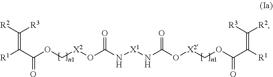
C([R3])(=C([R1])C(OC[X2]OC(N[X1]NC(O[X2]COC(C([R1])=C([R3])[R2])=O)=O)=O)=O)[R2]
